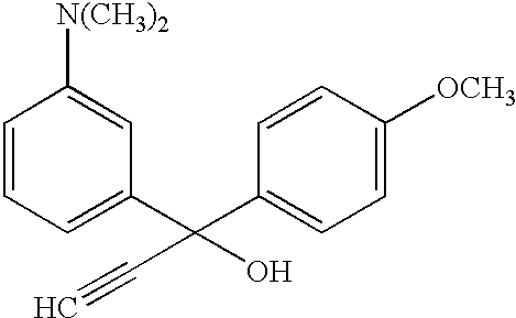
C1=CC=C(C(C2=CC=C([OCH3])C=C2)(C#C)O)C=C1[N(CH3)2]
